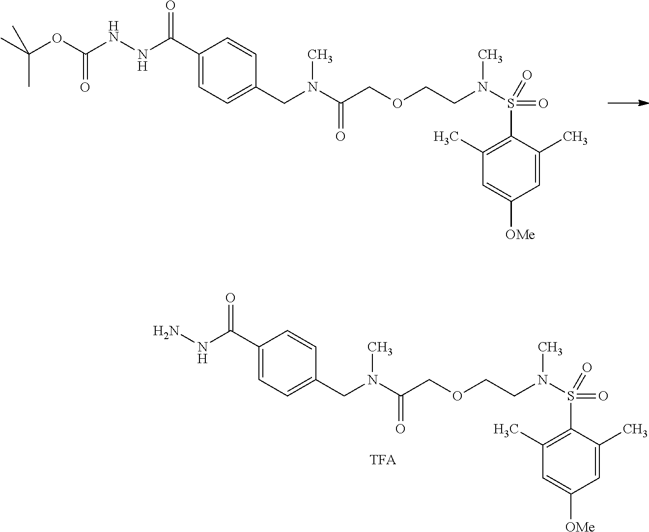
C1=C(C)C(S(=O)(=O)N(CCOCC(N(CC2=CC=C(C(=O)NNC(=O)OC(C)(C)C)C=C2)C)=O)C)=C(C)C=C1[OMe].C1=C(C)C(S(=O)(=O)N(CCOCC(N(CC2=CC=C(C(=O)NN)C=C2)C)=O)C)=C(C)C=C1[OMe]
